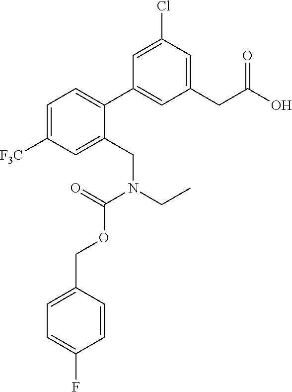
C1=C([F3C])C=C(CN(CC)C(=O)OCC2=CC=C(F)C=C2)C(C2=CC(CC(O)=O)=CC(Cl)=C2)=C1
